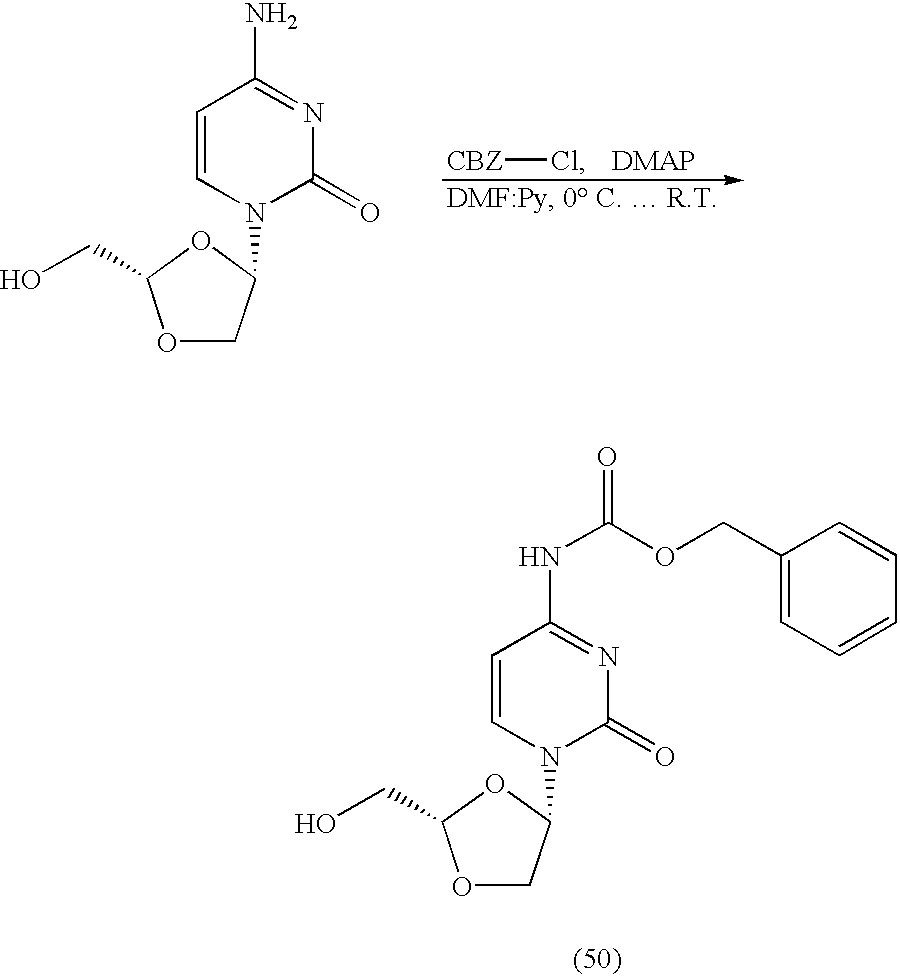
C1=CN(C2COC(CO)O2)C(=O)N=C1N.[CBZ]Cl.C1=CN(C2COC(CO)O2)C(=O)N=C1NC(=O)OCC1=CC=CC=C1
